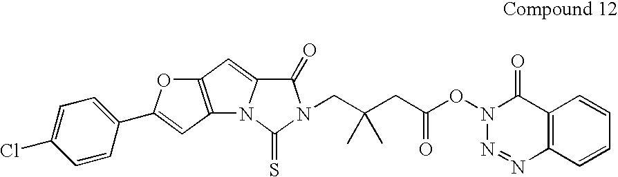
C12=C(C=C(C3=CC=C(Cl)C=C3)O1)N1C(=C2)C(=O)N(CC(CC(ON2N=NC3=C(C2=O)C=CC=C3)=O)(C)C)C1=S
